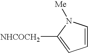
C1=CN([Me])C([NHCOCH2])=C1
